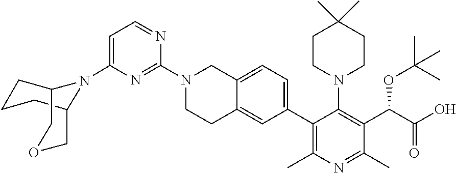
C1=C(N2C3CCCC2COC3)N=C(N2CCC3=CC(C4=C(C)N=C(C)C(C(C(O)=O)OC(C)(C)C)=C4N4CCC(C)(C)CC4)=CC=C3C2)N=C1
